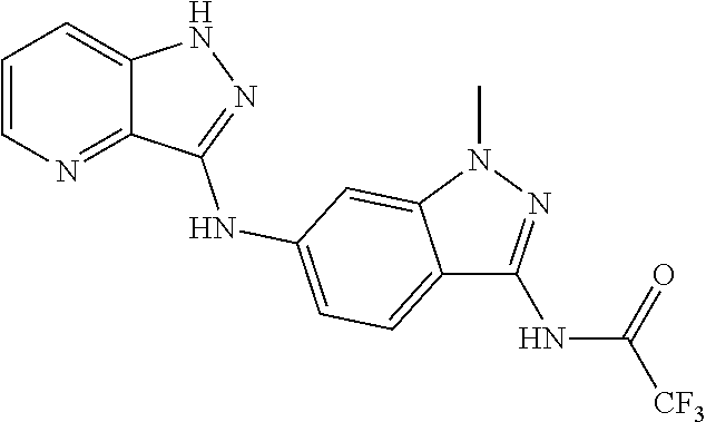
C1=CN=C2C(=C1)NN=C2NC1=CC=C2C(NC([CF3])=O)=NN(C)C2=C1
